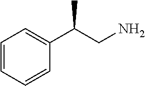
C1=CC=CC(C(CN)C)=C1
